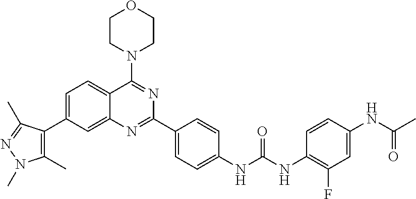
C1(C)=C(C2=CC=C3C(=C2)N=C(C2=CC=C(NC(NC4=C(F)C=C(NC(C)=O)C=C4)=O)C=C2)N=C3N2CCOCC2)C(C)=NN1C
